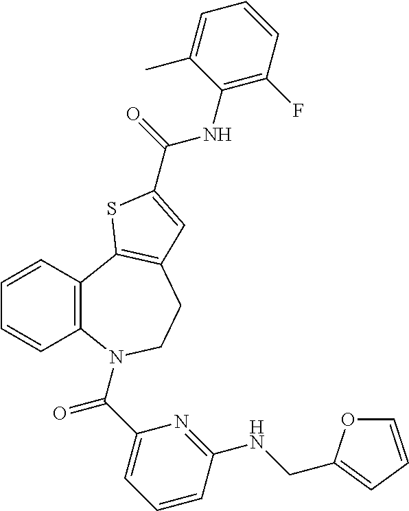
C1=CC2=C(C=C1)N(C(C1=CC=CC(NCC3=CC=CO3)=N1)=O)CCC1=C2SC(C(NC2=C(F)C=CC=C2C)=O)=C1
